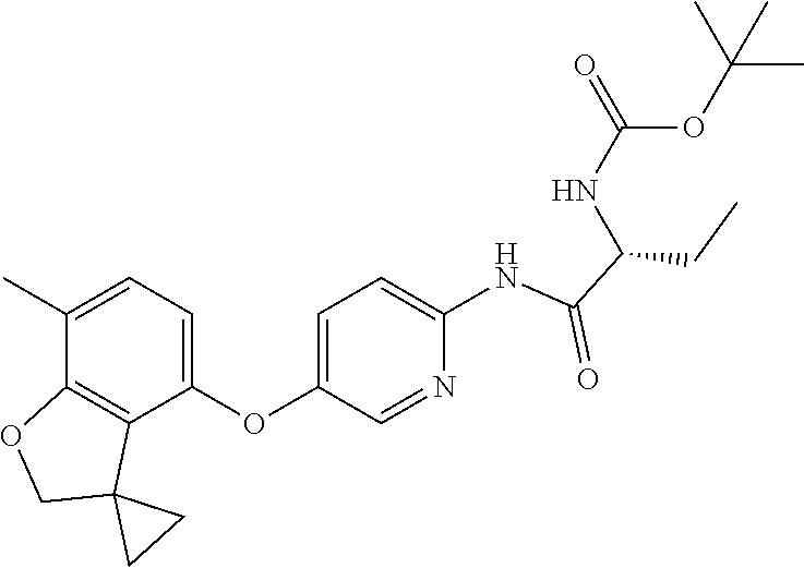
C1(OC2=CC=C(NC(C(NC(=O)OC(C)(C)C)CC)=O)N=C2)=CC=C(C)C2=C1C1(CO2)CC1
